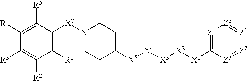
C1([R1])=C([X7]N2CCC([X5][X4][X3][X2][X1]C3=[Z4][Z5]=[Z1][Z2]=[Z3]3)CC2)C([R5])=C([R4])C([R3])=C1[R2]
